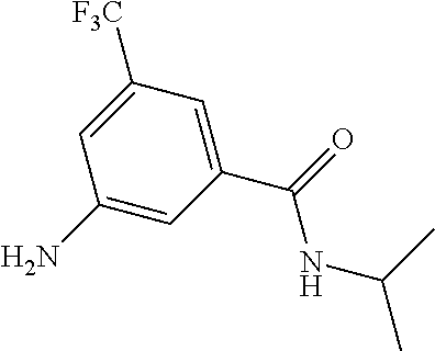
C1(C(=O)NC(C)C)=CC([F3C])=CC(N)=C1
